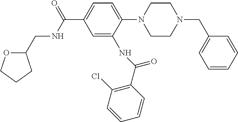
C1(CNC(C2=CC=C(N3CCN(CC4=CC=CC=C4)CC3)C(NC(C3=C(Cl)C=CC=C3)=O)=C2)=O)OCCC1
